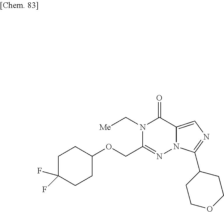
N1(C[Me])C(COC2CCC(F)(F)CC2)=NN2C(=CN=C2C2CCOCC2)C1=O
